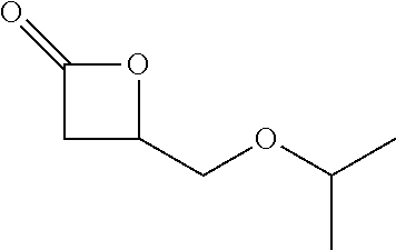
O1C(=O)CC1COC(C)C
